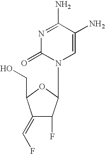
N1=C(N)C(N)=CN(C2C(F)C(=CF)C(CO)O2)C1=O
